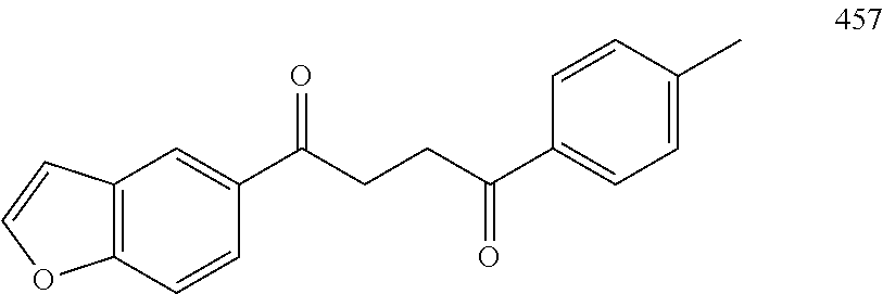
C12=C(C=CC(C(CCC(C3=CC=C(C)C=C3)=O)=O)=C1)OC=C2
